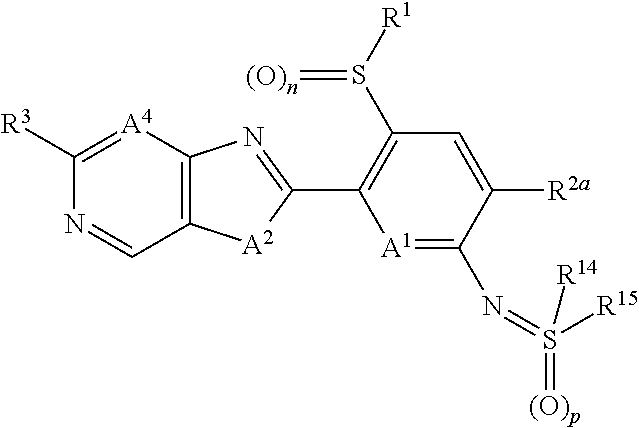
[A1]1=C(N=S(=[(O)p])([R15])[R14])C([R2a])=CC(S([R1])=[(O)n])=C1C1=NC2=C([A2]1)C=NC([R3])=[A4]2
